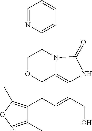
C1=NC(C2COC3=C(C4=C(C)ON=C4C)C=C(CO)C4=C3N2C(=O)N4)=CC=C1
